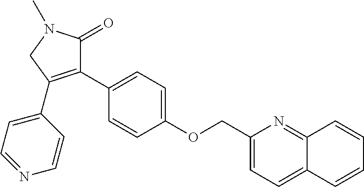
C1(COC2=CC=C(C3=C(C4=CC=NC=C4)CN(C)C3=O)C=C2)=CC=C2C(=N1)C=CC=C2
